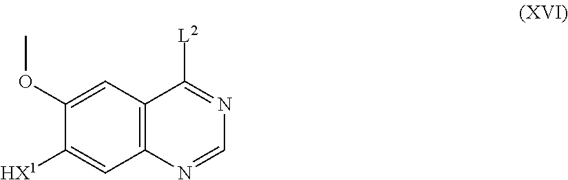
C1(OC)=CC2=C(C=C1[HX1])N=CN=C2[L2]
